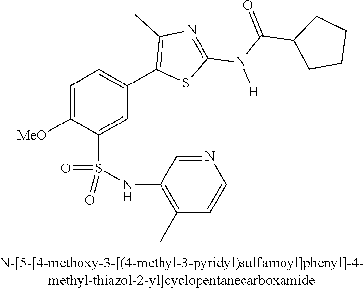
C1=C([OMe])C(S(NC2=C(C)C=CN=C2)(=O)=O)=CC(C2=C(C)N=C(N(C(=O)C3CCCC3)[H])S2)=C1
